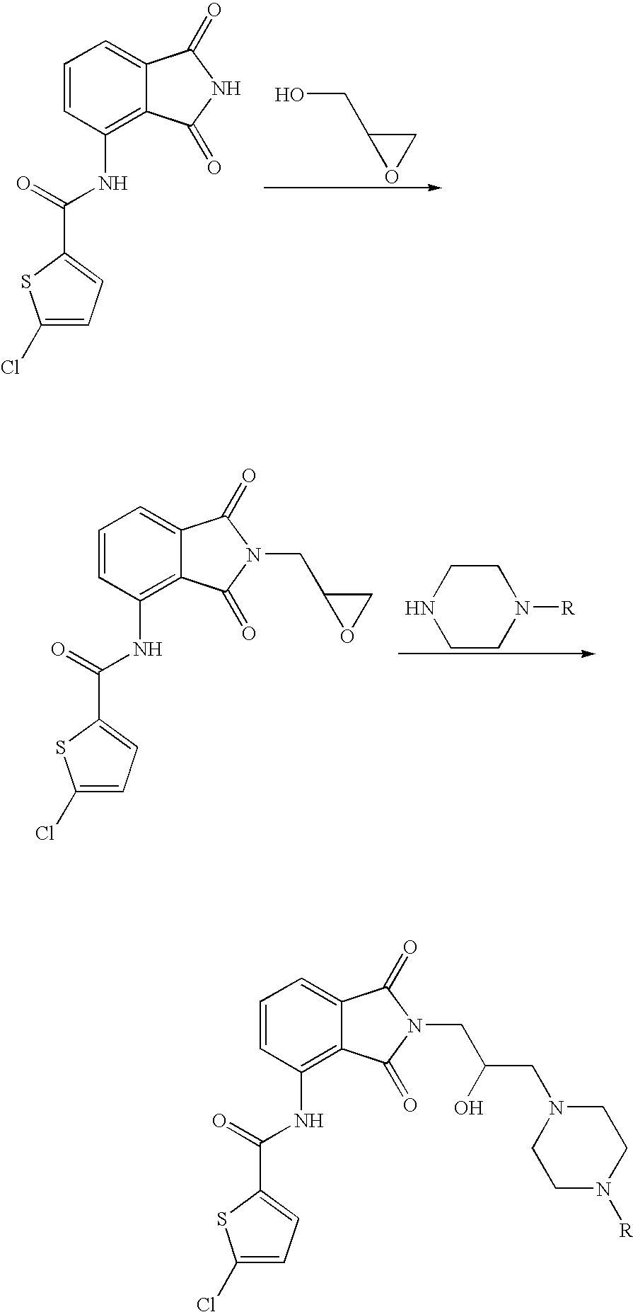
C1C(CO)O1.C1=CC(NC(C2=CC=C(Cl)S2)=O)=C2C(=C1)C(=O)NC2=O.C1CN([R])CCN1.C1=CC(NC(C2=CC=C(Cl)S2)=O)=C2C(=C1)C(=O)N(CC1CO1)C2=O.C1=CC(NC(C2=CC=C(Cl)S2)=O)=C2C(=C1)C(=O)N(CC(O)CN1CCN([R])CC1)C2=O
